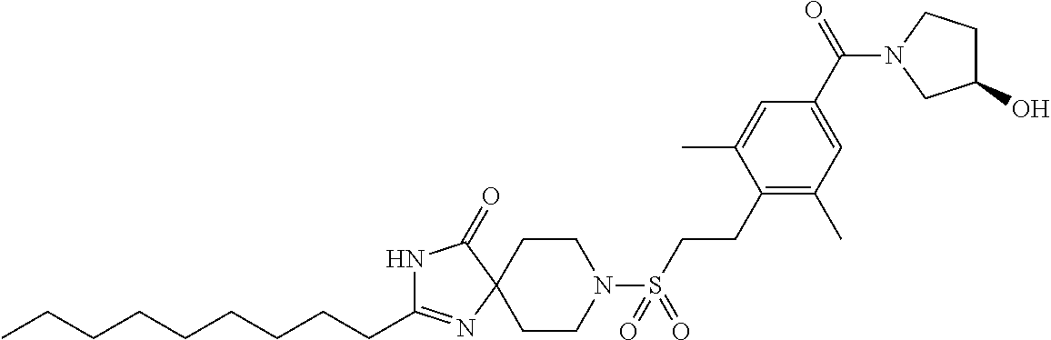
C(CCCCCCCC)C1=NC2(C(=O)N1)CCN(S(=O)(=O)CCC1=C(C)C=C(C(=O)N3CC(O)CC3)C=C1C)CC2
